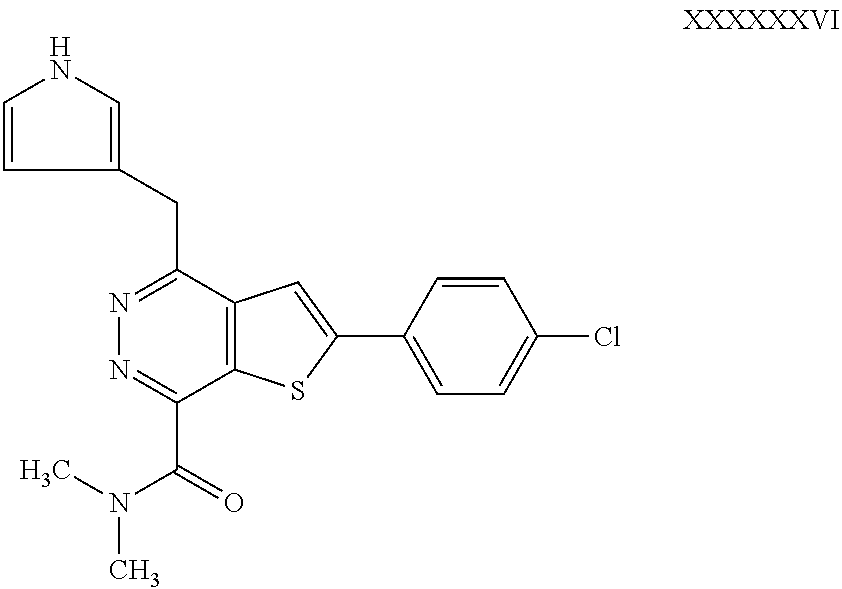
C1=CC(CC2=NN=C(C(=O)N(C)C)C3=C2C=C(C2=CC=C(Cl)C=C2)S3)=CN1
